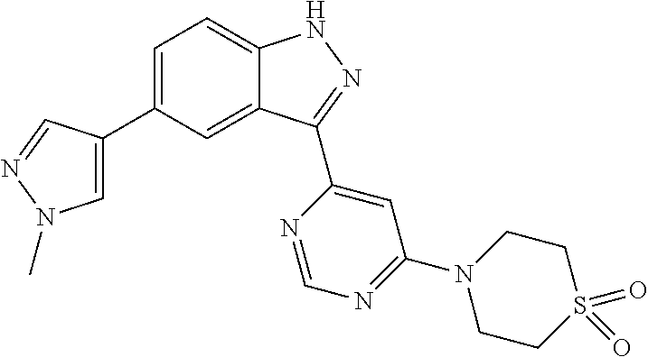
C1=C(C2=CN(C)N=C2)C=C2C(=C1)NN=C2C1=CC(N2CCS(=O)(=O)CC2)=NC=N1
